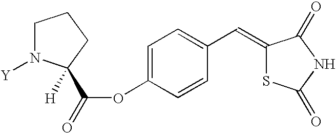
C1N([Y])C(C(OC2=CC=C(C=C3SC(=O)NC3=O)C=C2)=O)([H])CC1
